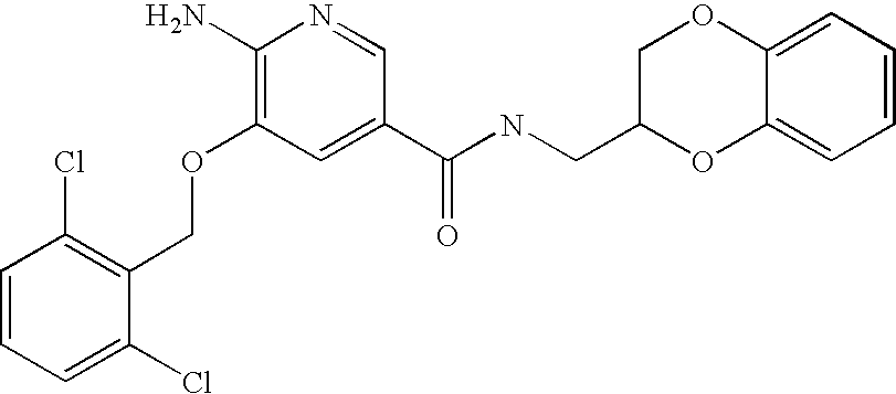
C1=CC=C(Cl)C(COC2=C(N)N=CC(C(NCC3OC4=CC=CC=C4OC3)=O)=C2)=C1Cl
